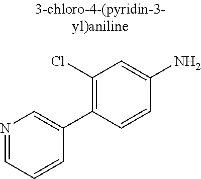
N1=CC=CC(C2=C(Cl)C=C(N)C=C2)=C1
